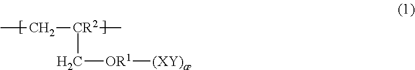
CC[CR2](C)C[OR1][(XY)a]
